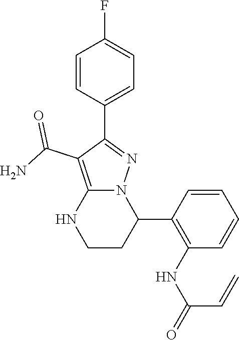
C1=CC(C2=NN3C(=C2C(N)=O)NCCC3C2=C(NC(C=C)=O)C=CC=C2)=CC=C1F
